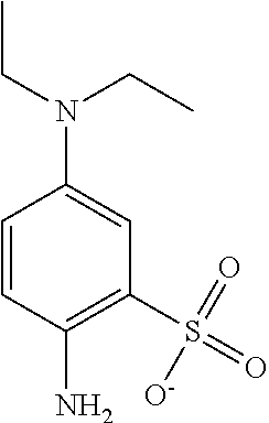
C1=CC(N)=C(S(=O)(=O)[O-])C=C1N(CC)CC
